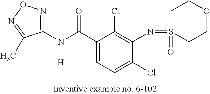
C1(N(C(C2=CC=C(Cl)C(N=S3(=O)CCOCC3)=C2Cl)=O)[H])=NON=C1C
